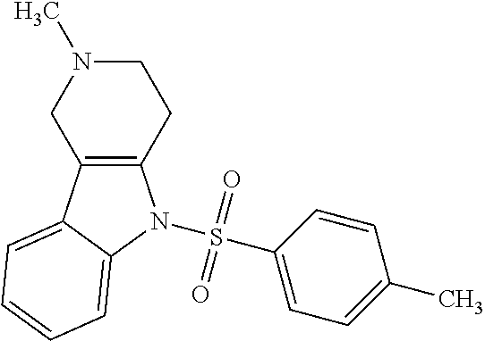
C12=C(C3=CC=CC=C3N1S(C1=CC=C(C)C=C1)(=O)=O)CN(C)CC2
